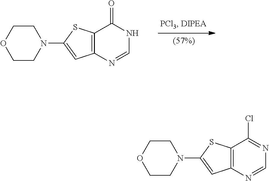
C12=C(N=CNC1=O)C=C(N1CCOCC1)S2.C12=C(N=CN=C1Cl)C=C(N1CCOCC1)S2
